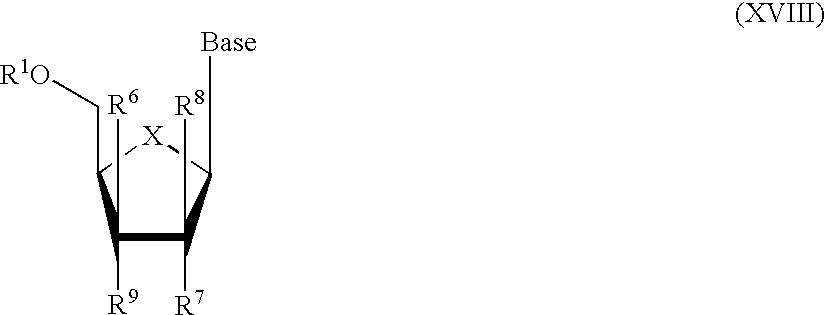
C1(C[Base])[X]C(C[R1O])C([R9])(C[R6])C1([R7])C[R8]
